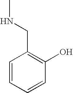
C1=CC=CC(O)=C1CNC
